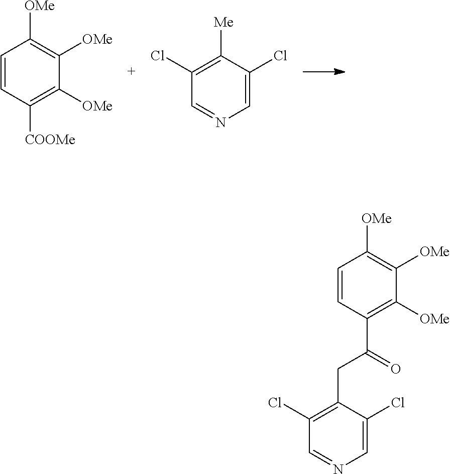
C1=CC([COOMe])=C([OMe])C([OMe])=C1[OMe].C1(Cl)=CN=CC(Cl)=C1[Me].C1=CC(C(=O)CC2=C(Cl)C=NC=C2Cl)=C([OMe])C([OMe])=C1[OMe]
